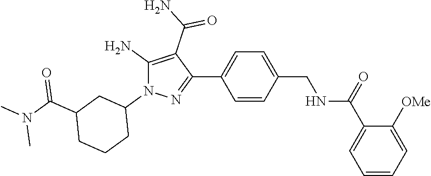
C1=CC=C([OMe])C(C(=O)NCC2=CC=C(C3=NN(C4CC(C(N(C)C)=O)CCC4)C(N)=C3C(=O)N)C=C2)=C1
